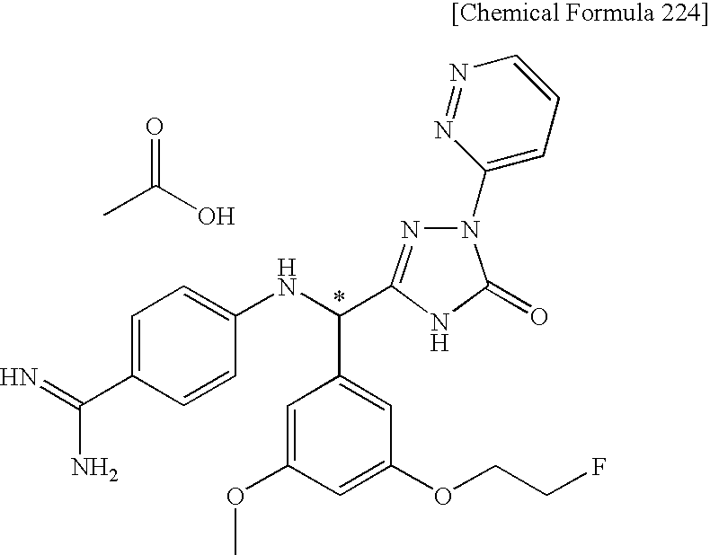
C1=C(C(=N)N)C=CC(NC(C2=CC(OCCF)=CC(OC)=C2)C2=NN(C3=CC=CN=N3)C(=O)N2)=C1.CC(=O)O
